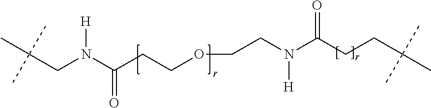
C(CN(C(CCOCCN(C(CCC(C)(C)C)=O)[H])=O)[H])(C)(C)C
